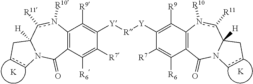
C12=C(C([R6])=C([R7])C([Y][R][Y]C3=C([R9])C4=C(C([R6])=C3[R7])C(=O)N3C([H])(c([R11])n4[R10])Ccc3)=C1[R9])C(=O)N1C([H])(c([R11])n2[R10])Ccc1.[K].[K]
